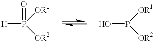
[H]P([OR2])([OR1])=O.OP([OR2])[OR1]
